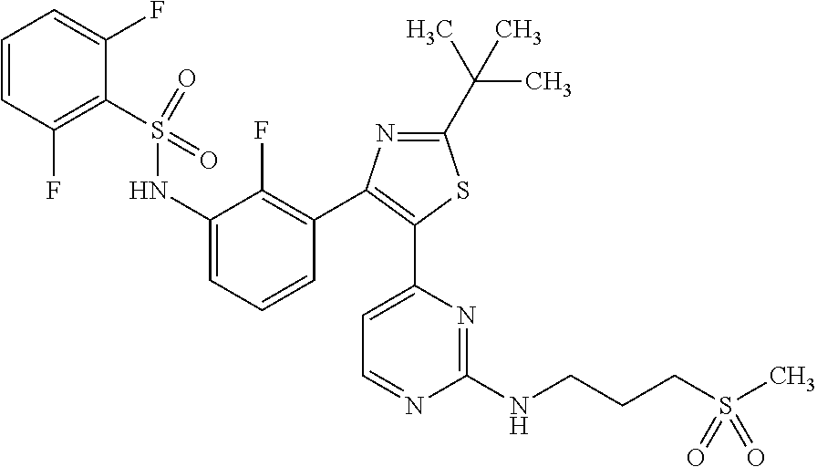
C1(C(C)(C)C)=NC(C2=C(F)C(NS(C3=C(F)C=CC=C3F)(=O)=O)=CC=C2)=C(C2=CC=NC(NCCCS(C)(=O)=O)=N2)S1
